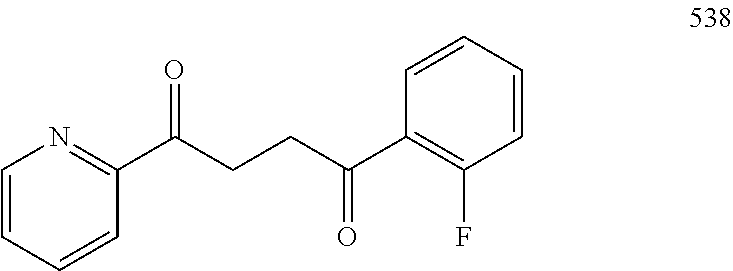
C1=CC=CC(C(CCC(C2=C(F)C=CC=C2)=O)=O)=N1
